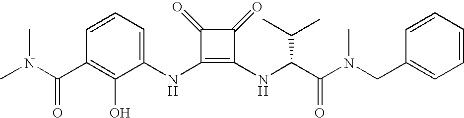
CN(C(C1=C(O)C(NC2=C(NC(C(N(CC3=CC=CC=C3)C)=O)C(C)C)C(=O)C2=O)=CC=C1)=O)C
